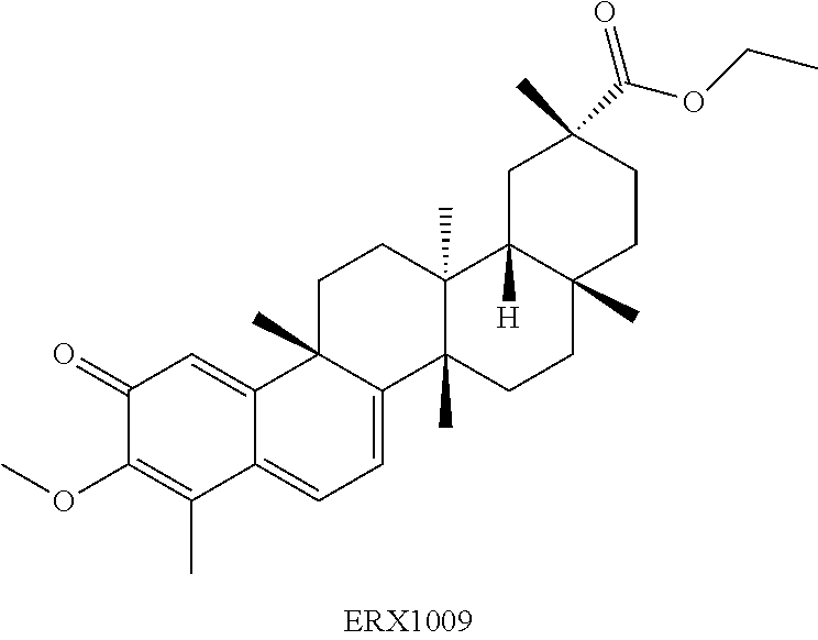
C1(=O)C(OC)=C(C)C2=CC=C3C(C)(C2=C1)CCC1(C)C3(C)CCC2(C)C1([H])CC(C)(C(OCC)=O)CC2
